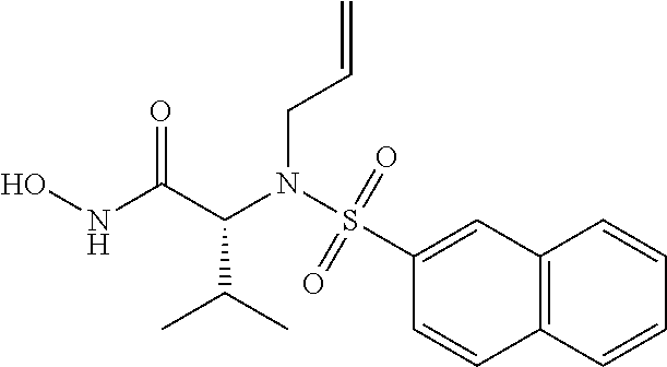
N(C(C(NO)=O)C(C)C)(S(C1=CC2=C(C=C1)C=CC=C2)(=O)=O)CC=C
